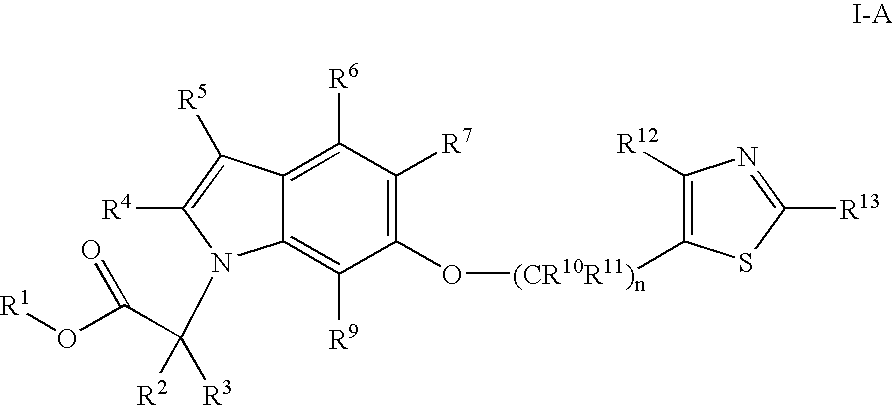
C1([R6])=C2C(=C([R9])C(O[(CR10R11)n]C3=C([R12])N=C([R13])S3)=C1[R7])N(C([R3])(C(O[R1])=O)[R2])C([R4])=C2[R5]
